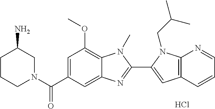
C1CCN(C(C2=CC(OC)=C3C(=C2)N=C(C2=CC4=C(N2CC(C)C)N=CC=C4)N3C)=O)CC1N.Cl
